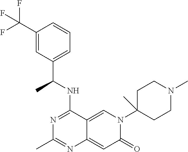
C12=CN(C3(C)CCN(C)CC3)C(=O)C=C1N=C(C)N=C2NC(C1=CC=CC(C(F)(F)F)=C1)C
